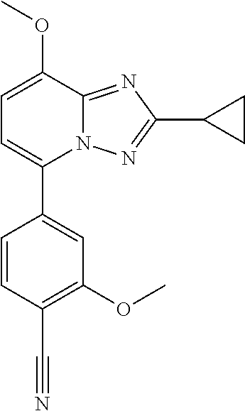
C1=CC(C#N)=C(OC)C=C1C1=CC=C(OC)C2=NC(C3CC3)=NN12
